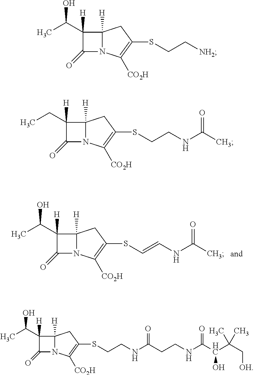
C12([H])N(C([CO2H])=C(SCC[NH2])C1)C(=O)C2([H])C(C)O.C12([H])N(C([CO2H])=C(SCCNC(C)=O)C1)C(=O)C2([H])CC.C12([H])N(C([CO2H])=C(SCCNC(CCNC(C(C(C[OH])(C)C)O)=O)=O)C1)C(=O)C2([H])C(C)O.C12([H])N(C([CO2H])=C(SC=CNC(C)=O)C1)C(=O)C2([H])C(C)O
